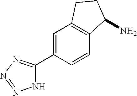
C1(C2=NN=NN2)=CC2=C(C=C1)C(N)CC2
